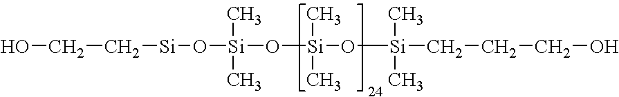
OCC[Si]O[Si](C)(C)O[Si](C)(C)O[Si](C)(C)CCCO
